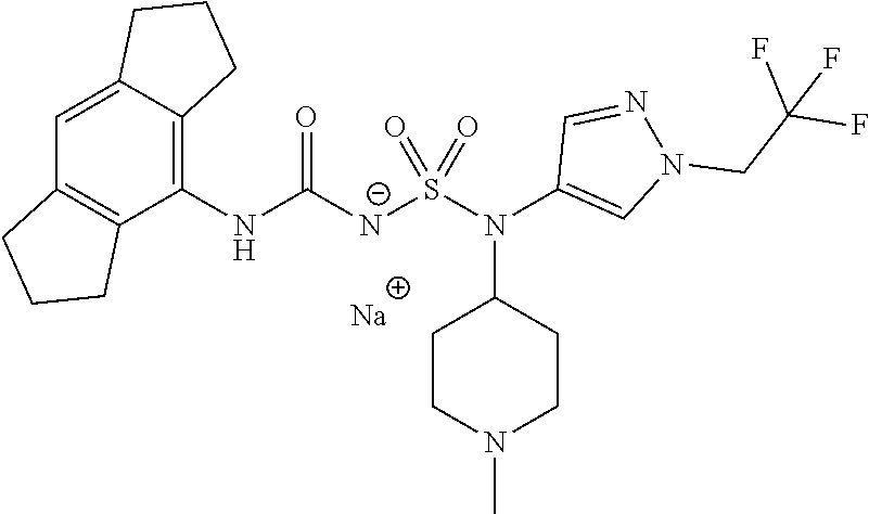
C1(NC([N-]S(N(C2=CN(CC(F)(F)F)N=C2)C2CCN(C)CC2)(=O)=O)=O)=C2C(=CC3=C1CCC3)CCC2.[Na]
